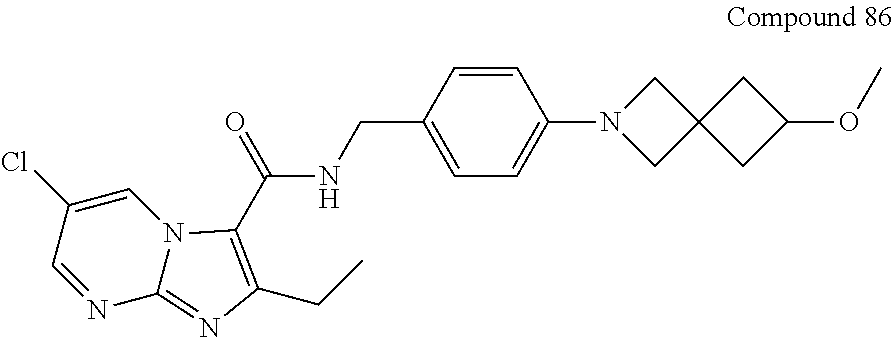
COC1CC2(C1)CN(C1=CC=C(CNC(=O)C3=C(CC)N=C4N3C=C(Cl)C=N4)C=C1)C2
